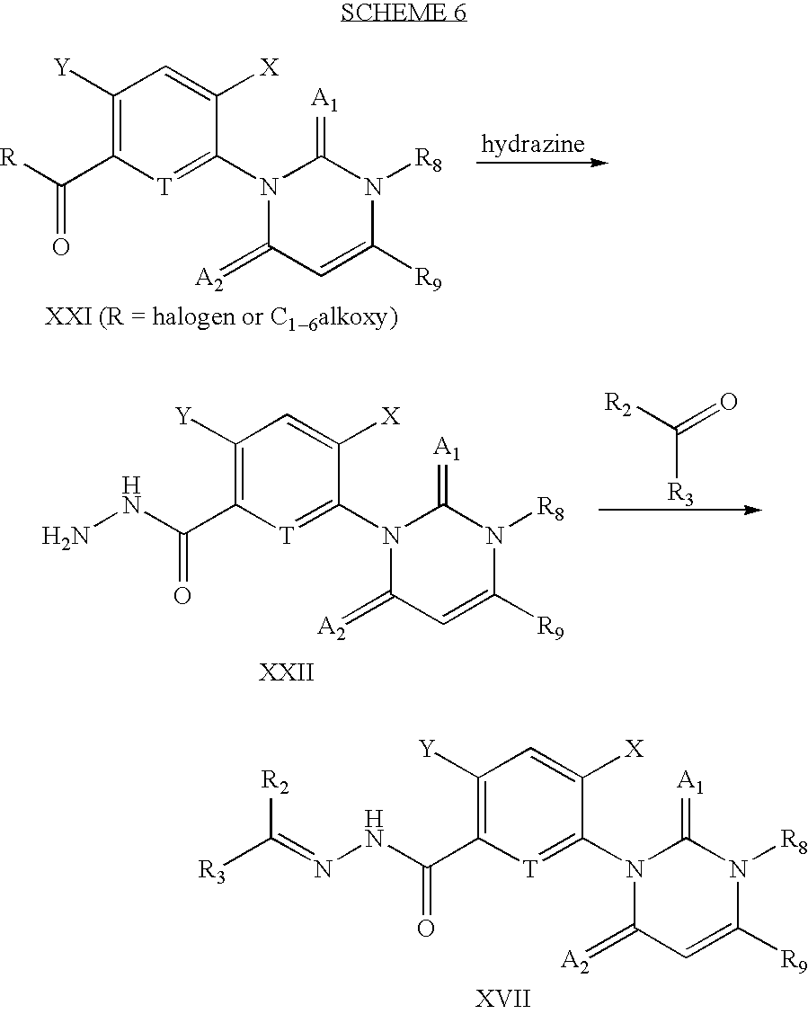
C1([Y])=C(C([R])=O)[T]=C(N2C(=[A2])C=C([R9])N([R8])C2=[A1])C([X])=C1.C1([Y])=C(C(NN)=O)[T]=C(N2C(=[A2])C=C([R9])N([R8])C2=[A1])C([X])=C1.[R2]C(=O)[R3].C1([Y])=C(C(NN=C([R3])[R2])=O)[T]=C(N2C(=[A2])C=C([R9])N([R8])C2=[A1])C([X])=C1
